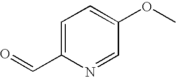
C1=C(C=O)N=CC(OC)=C1
